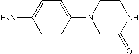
C1=CC(N2CC(=O)NCC2)=CC=C1N
